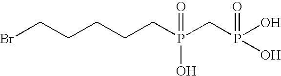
BrCCCCCP(CP(O)(=O)O)(=O)O
